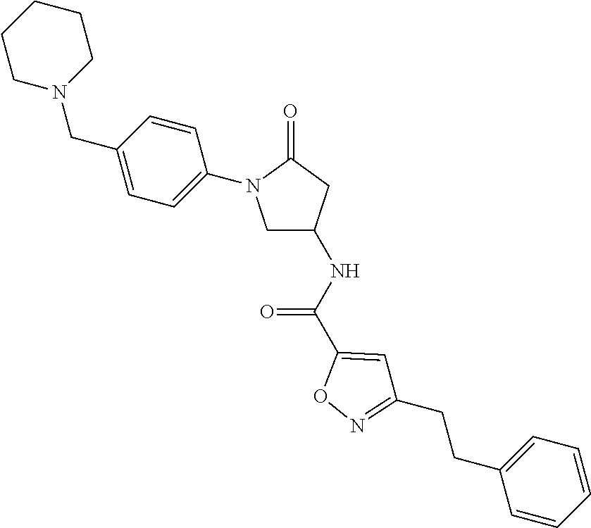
C1=CC=C(CCC2=NOC(C(NC3CN(C4=CC=C(CN5CCCCC5)C=C4)C(=O)C3)=O)=C2)C=C1
